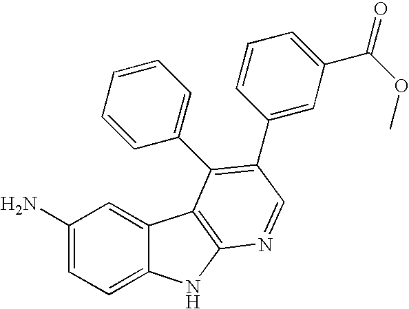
C1(N)=CC=C2C(=C1)C1=C(N2)N=CC(C2=CC(C(OC)=O)=CC=C2)=C1C1=CC=CC=C1
